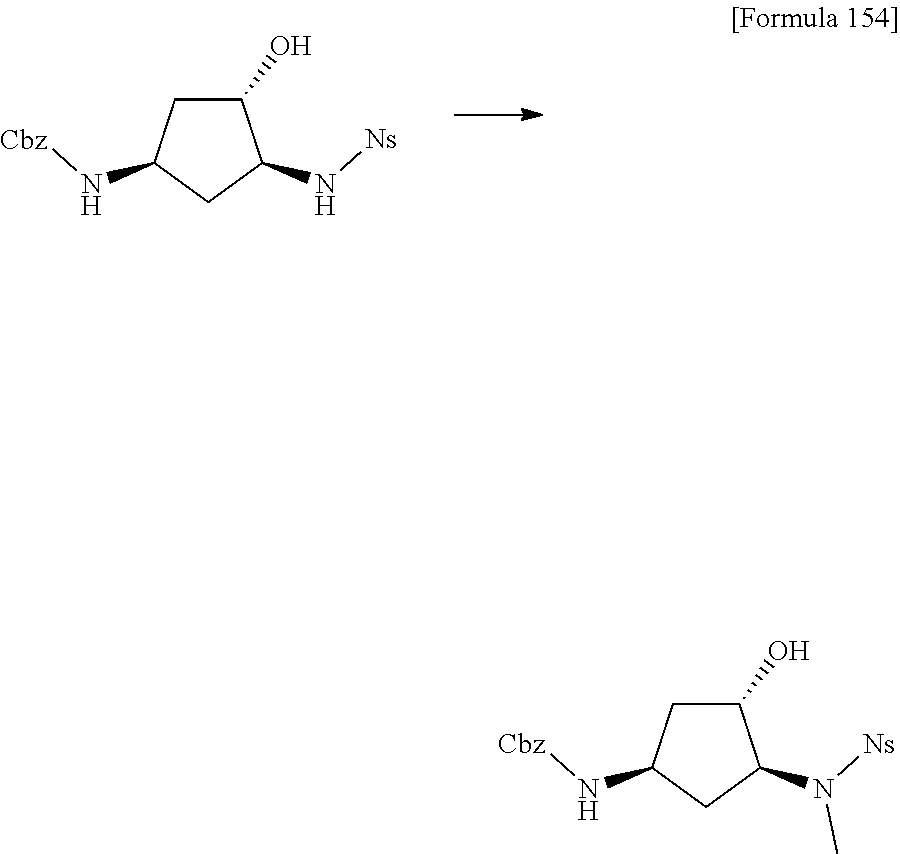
C1(O)CC(N[Cbz])CC1N[Ns].C1(O)CC(N[Cbz])CC1N([Ns])C
